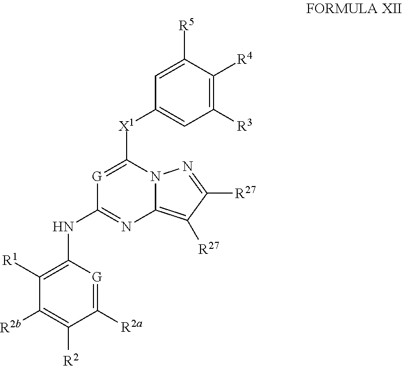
C1([R3])=C([R4])C([R5])=CC([X1]C2=[G]C(NC3=C([R1])C([R2b])=C([R2])C([R2a])=[G]3)=NC3=C([R27])C([R27])=NN23)=C1
